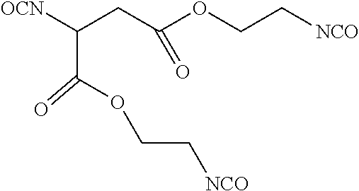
O(CC[NCO])C(=O)C(CC(OCC[NCO])=O)[OCN]
